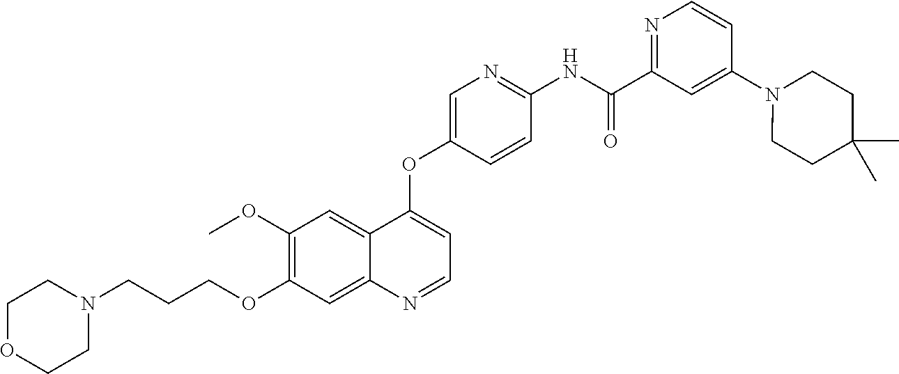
C1OCCN(CCCOC2=C(OC)C=C3C(=C2)N=CC=C3OC2=CN=C(NC(C3=NC=CC(N4CCC(C)(C)CC4)=C3)=O)C=C2)C1
